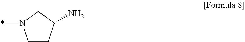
C1CC(N)CN1*
